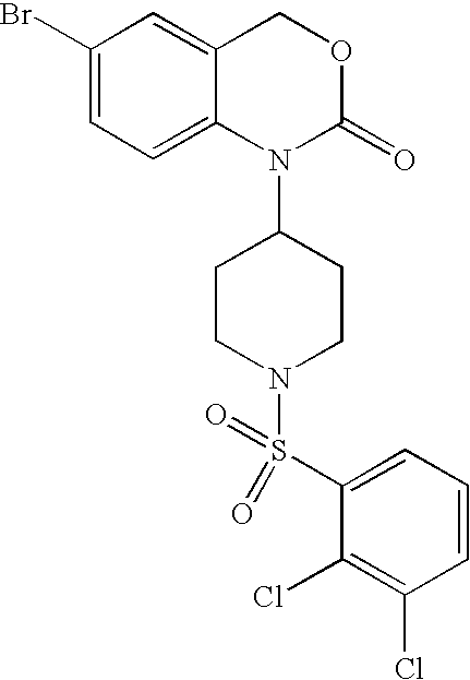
C1(Br)=CC=C2C(=C1)COC(=O)N2C1CCN(S(C2=CC=CC(Cl)=C2Cl)(=O)=O)CC1
